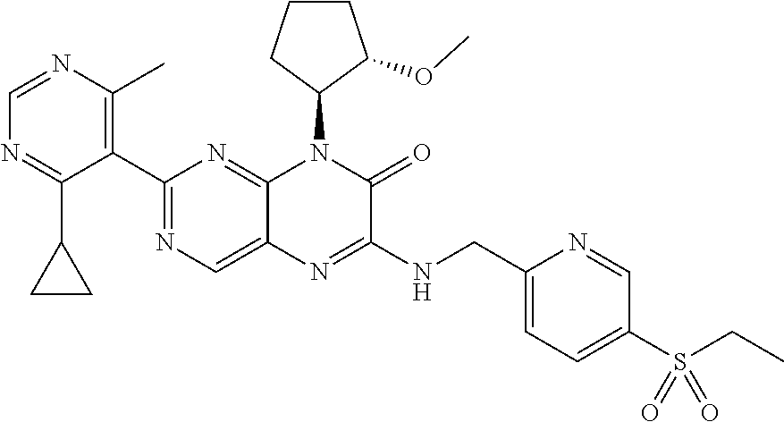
C1(C2=NC=C3C(=N2)N(C2C(OC)CCC2)C(=O)C(NCC2=CC=C(S(CC)(=O)=O)C=N2)=N3)=C(C)N=CN=C1C1CC1
